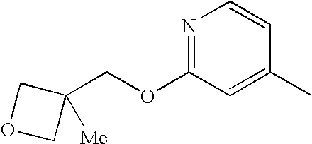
N1=C(OCC2([Me])COC2)C=C(C)C=C1
